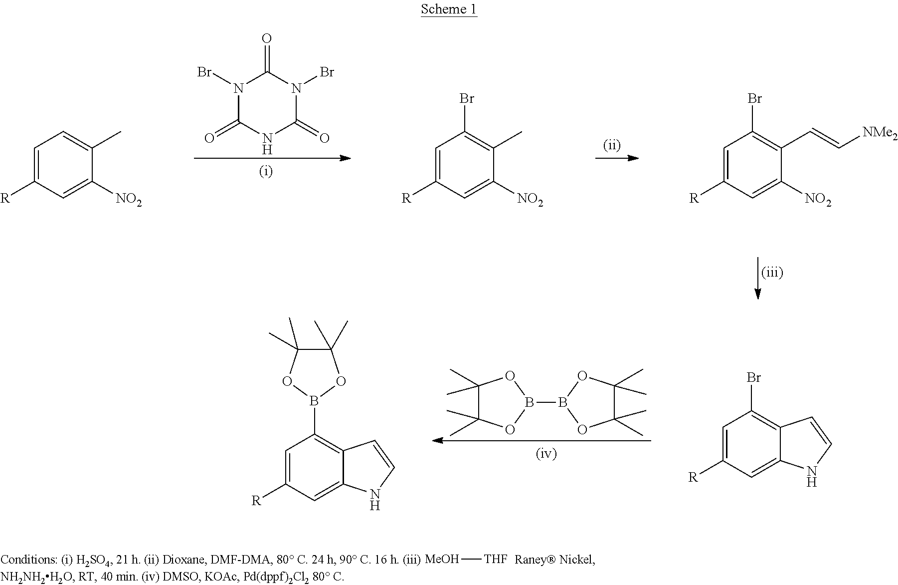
N1(Br)C(=O)NC(=O)N(Br)C1=O.C1=C([R])C=C([NO2])C(C)=C1.C1=C([R])C=C([NO2])C(C)=C1Br.C1=C([R])C=C([NO2])C(C=C[NMe2])=C1Br.B1(B2OC(C)(C)C(C)(C)O2)OC(C)(C)C(C)(C)O1.C1=C([R])C=C2C(=C1Br)C=CN2.C1=C([R])C=C2C(=C1B1OC(C)(C)C(C)(C)O1)C=CN2.[MeOH][THF]
